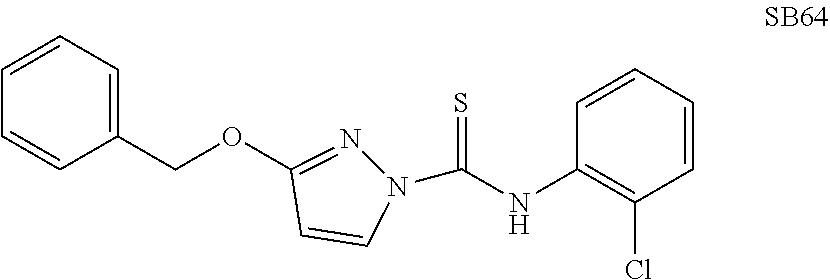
N1(C(NC2=C(Cl)C=CC=C2)=S)N=C(OCC2=CC=CC=C2)C=C1
